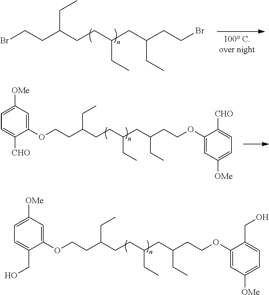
BrCCC(CCC(CC(CCBr)CC)CC)CC.O(CCC(CCC(CC(CCOC1=CC([OMe])=CC=C1[CHO])CC)CC)CC)C1=CC([OMe])=CC=C1[CHO].O(CCC(CCC(CC(CCOC1=CC([OMe])=CC=C1CO)CC)CC)CC)C1=CC([OMe])=CC=C1CO
